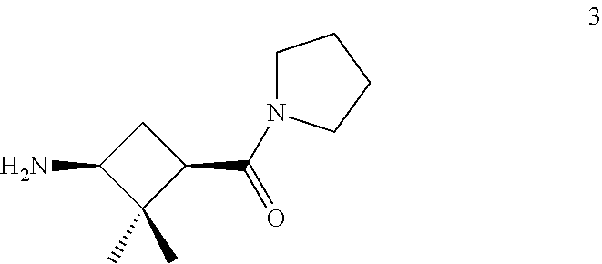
C1C(N)C(C)(C)C1C(=O)N1CCCC1
